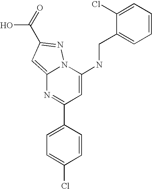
C1(C2=CC=C(Cl)C=C2)=NC2=CC(C(O)=O)=NN2C(NCC2=CC=CC=C2Cl)=C1
